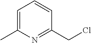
C1=C(C)N=C(CCl)C=C1
